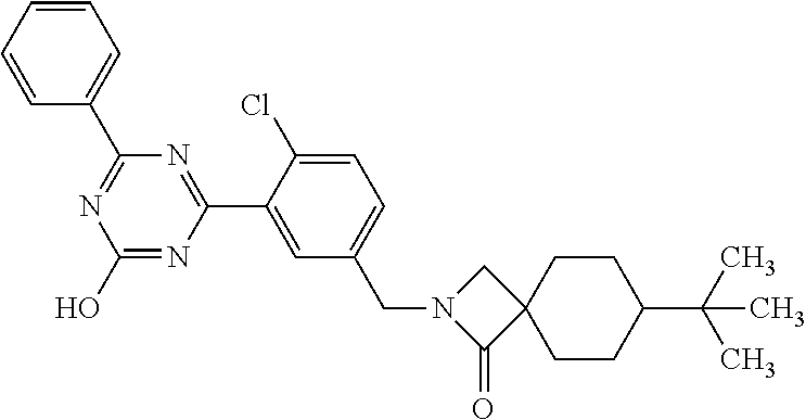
N1=C(C2=CC=CC=C2)N=C(C2=CC(CN3C(=O)C4(C3)CCC(C(C)(C)C)CC4)=CC=C2Cl)N=C1O
